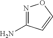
N1=C(N)C=CO1
